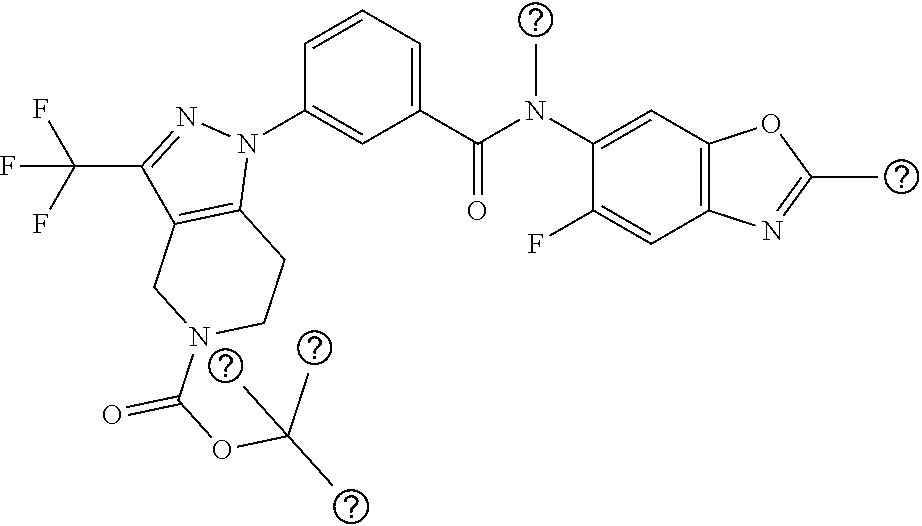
C1(N(C(C2=CC=CC(N3C4=C(C(C(F)(F)F)=N3)CN(C(=O)OC(C)(C)C)CC4)=C2)=O)C)=CC2=C(C=C1F)N=C(C)O2
